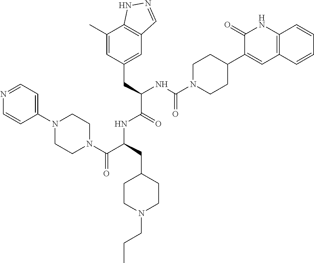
N1=CC=C(N2CCN(C(C(CC3CCN(CCC)CC3)NC(C(CC3=CC4=C(C(C)=C3)NN=C4)NC(N3CCC(C4=CC5=C(NC4=O)C=CC=C5)CC3)=O)=O)=O)CC2)C=C1
